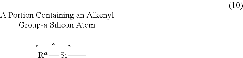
[Ra][Si]C
